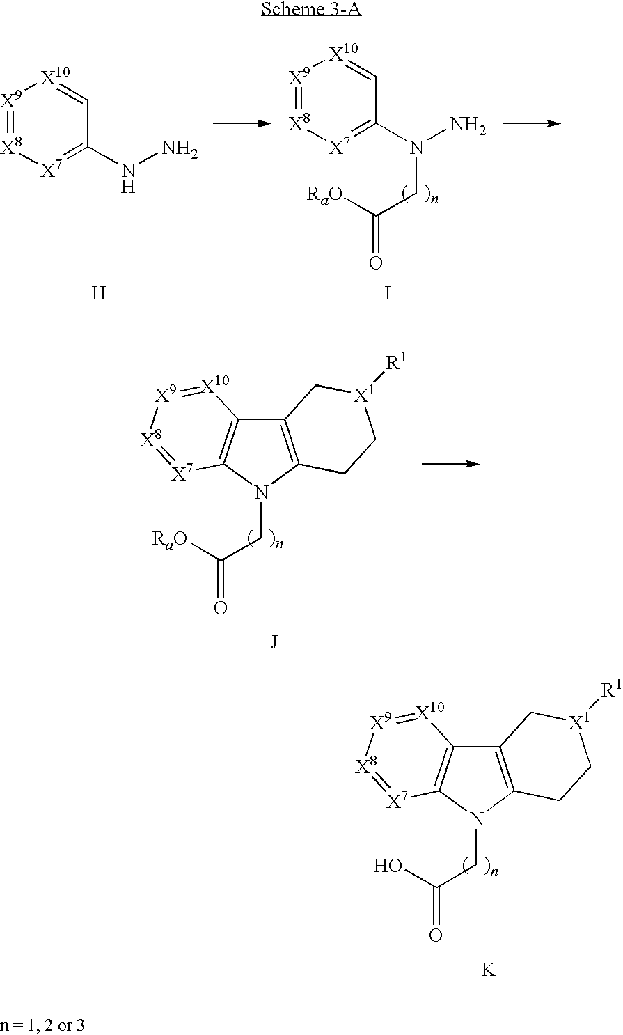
[X9]1=[X8][X7]=C(NN)C=[X10]1.[X9]1=[X8][X7]=C(N(N)CC([RaO])=O)C=[X10]1.I.[H].C12=C(N(CC([RaO])=O)C3=C1[X10]=[X9][X8]=[X7]3)CC[X1]([R1])C2.C12=C(N(CC(O)=O)C3=C1[X10]=[X9][X8]=[X7]3)CC[X1]([R1])C2.[K]
